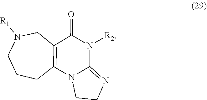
C1CCC2=C(CN1[R1])C(=O)N([R2])C1=NCCN21
